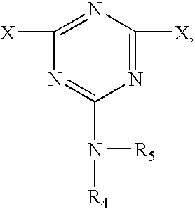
N1=C(N([R4])[R5])N=C([X])N=C1[X]
